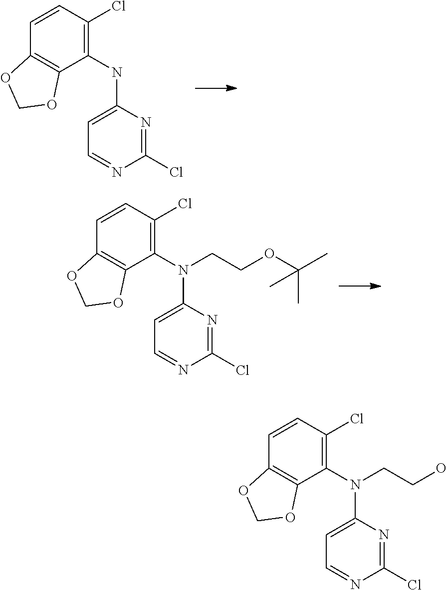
C1=CC2=C(C(NC3=CC=NC(Cl)=N3)=C1Cl)OCO2.C1=CC2=C(C(N(C3=CC=NC(Cl)=N3)CCOC(C)(C)C)=C1Cl)OCO2.C1=CC2=C(C(N(C3=CC=NC(Cl)=N3)CCO)=C1Cl)OCO2
